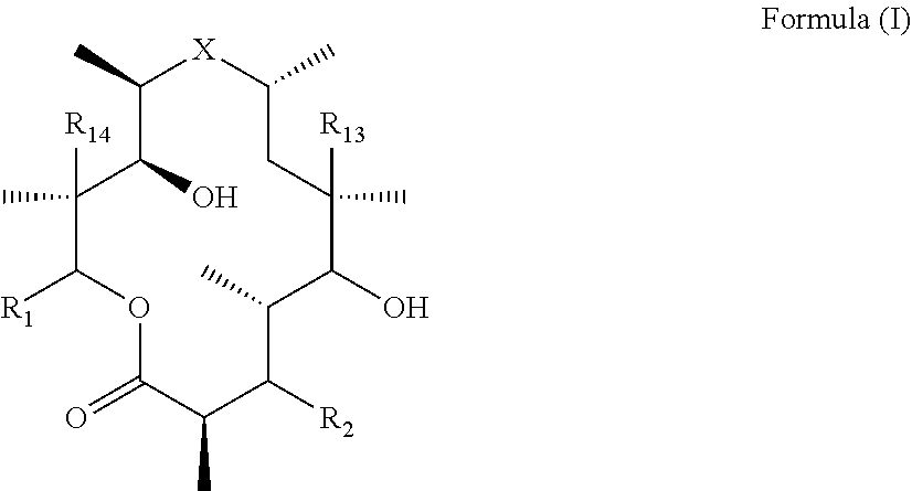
C1(C)([R14])C([R1])OC(=O)C(C)C([R2])C(C)C(O)C(C)([R13])CC(C)[X]C(C)C1O
